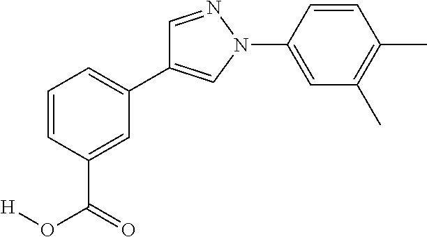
C1(C2=CN(C3=CC(C)=C(C)C=C3)N=C2)=CC=CC(C(O[H])=O)=C1
